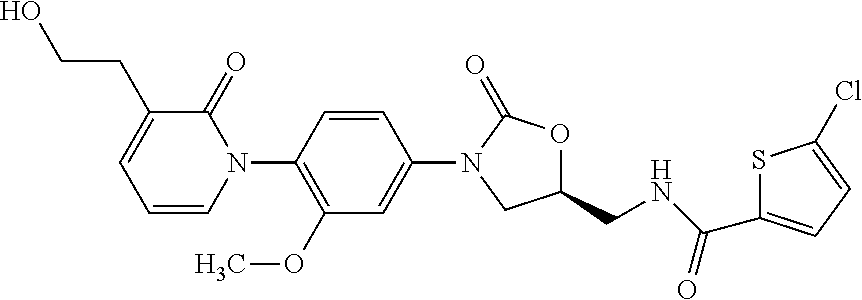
OCCC1=CC=CN(C2=C(OC)C=C(N3CC(CNC(C4=CC=C(Cl)S4)=O)OC3=O)C=C2)C1=O
